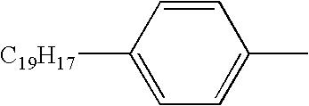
C1=C([C19H17])C=CC(C)=C1
